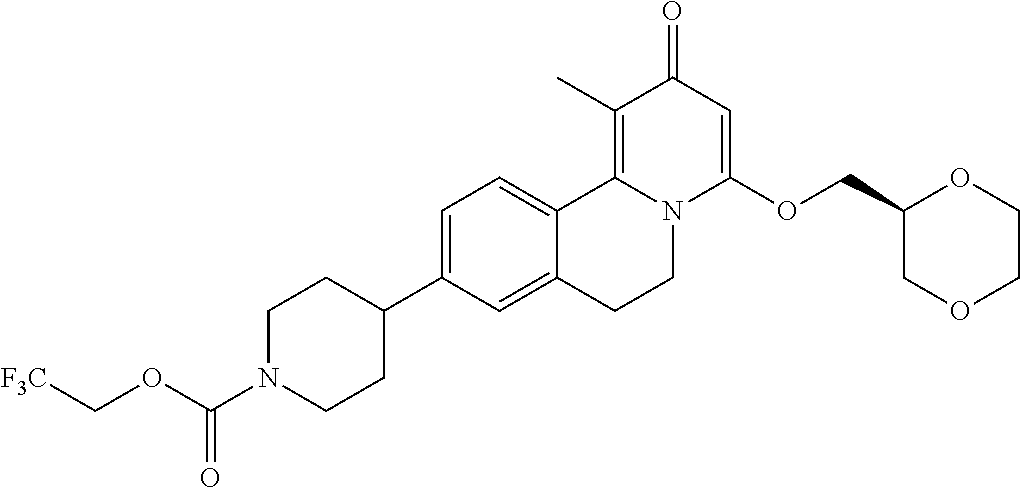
C1=C(C2CCN(C(=O)OC[F3C])CC2)C=C2C(=C1)C1=C(C)C(=O)C=C(OCC3COCCO3)N1CC2
